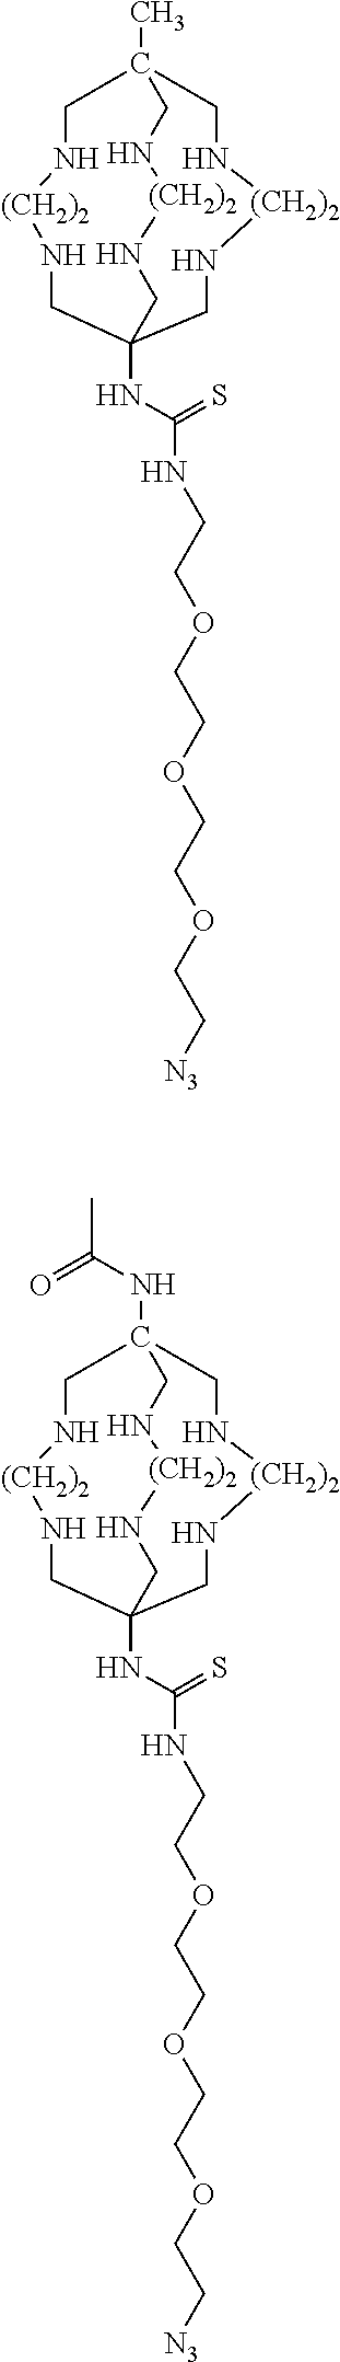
CC12CN[(CH2)2]NCC(NC(NCCOCCOCCOCC[N3])=S)(CN[(CH2)2]NC1)CN[(CH2)2]NC2.C1C2(NC(C)=O)CN[(CH2)2]NCC(NC(NCCOCCOCCOCC[N3])=S)(CN[(CH2)2]NC2)CN[(CH2)2]N1
